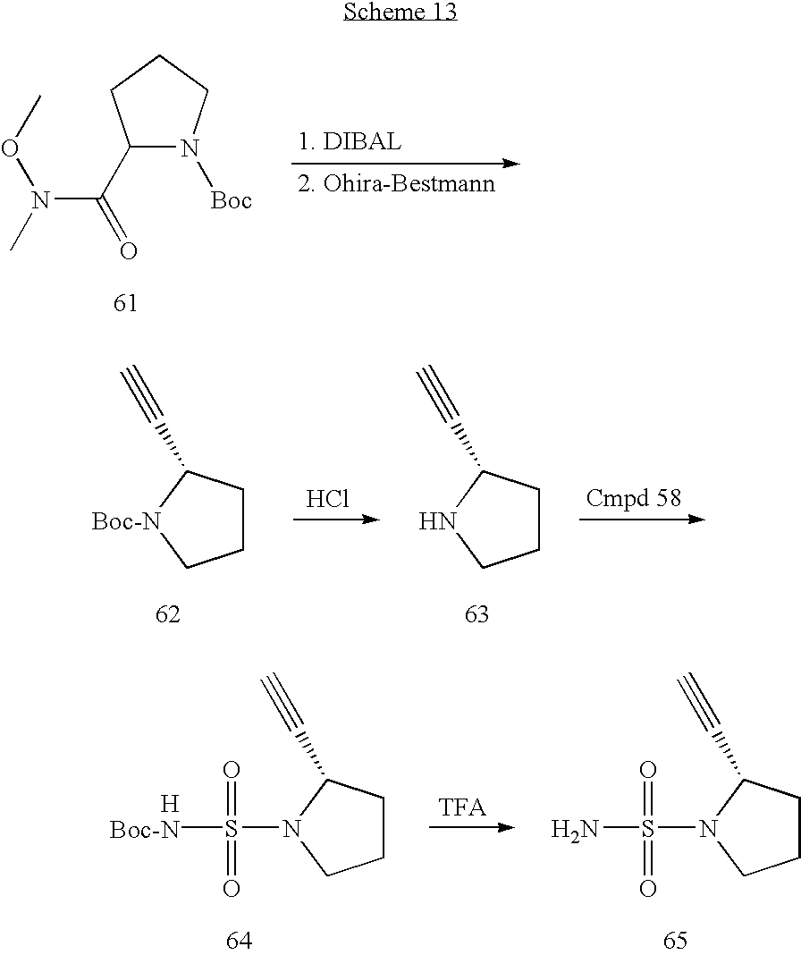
C1(C(=O)N(C)OC)N([Boc])CCC1.C1CC(C#C)[Boc-N]C1.Cl.C1CC(C#C)NC1.[Cmpd 58].C1CC(C#C)N(S(C)(=O)=O)C1.[TFA].C1CC(C#C)N(S(N)(=O)=O)C1
